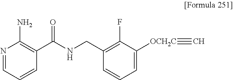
N1=CC=CC(C(NCC2=C(F)C([OCH2C]#C)=CC=C2)=O)=C1N
